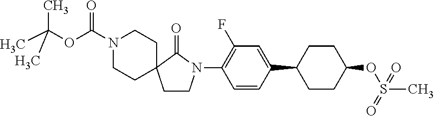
C1(N2CCC3(C2=O)CCN(C(OC(C)(C)C)=O)CC3)=C(F)C=C(C2CCC(OS(C)(=O)=O)CC2)C=C1
